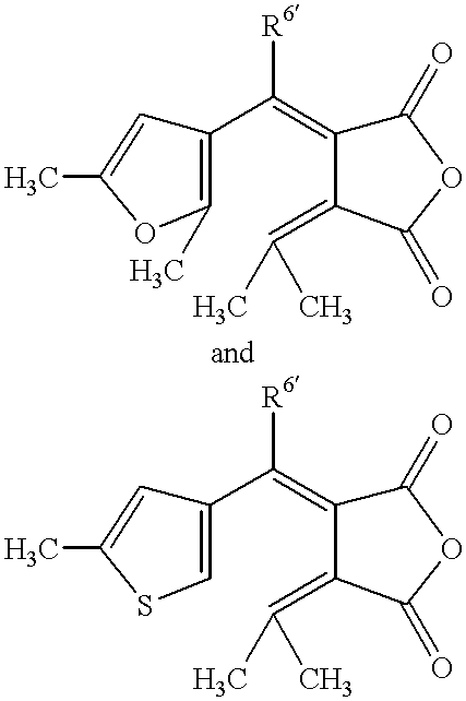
C1(=O)C(=C(C2=C(C)OC(C)=C2)[R6])C(=C(C)C)C(=O)O1.C1(=O)C(=C(C2=CSC(C)=C2)[R6])C(=C(C)C)C(=O)O1
